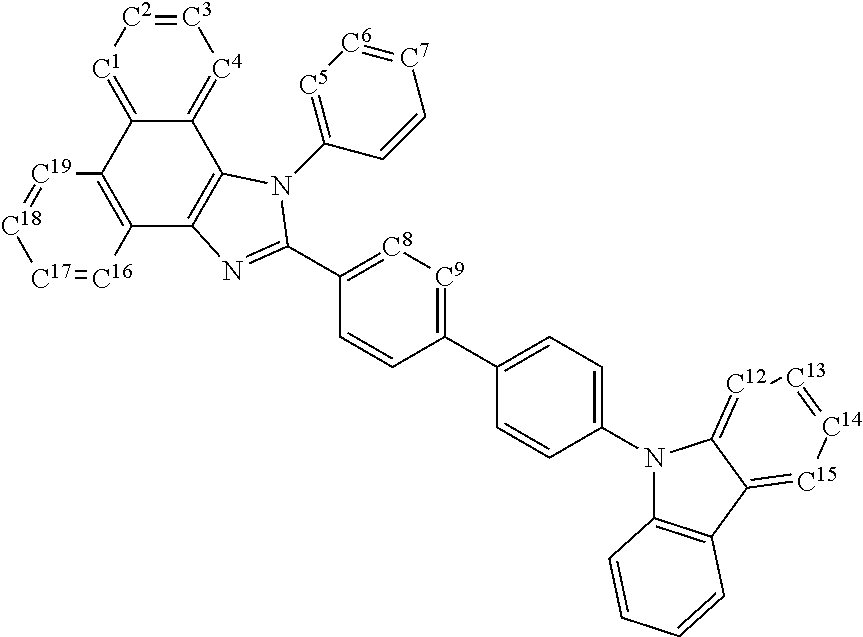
[C3]1=[C2][C1]=C2C(=[C4]1)C1=C(C3=C2[C19]=[C18][C17]=[C16]3)N=C(C2=[C8][C9]=C(C3=CC=C(N4C5=C(C6=[C15][C14]=[C13][C12]=C46)C=CC=C5)C=C3)C=C2)N1C1=[C5][C6]=[C7]C=C1
